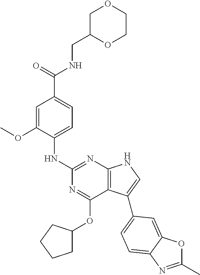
N1=C(OC2CCCC2)C2=C(N=C1NC1=CC=C(C(=O)NCC3OCCOC3)C=C1OC)NC=C2C1=CC=C2C(=C1)OC(C)=N2
